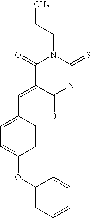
C1(C=C2C(=O)NC(=S)N(CC=C)C2=O)=CC=C(OC2=CC=CC=C2)C=C1
